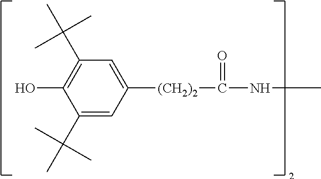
OC1=C(C(C)(C)C)C=C([(CH2)2]C(=O)NC)C=C1C(C)(C)C
